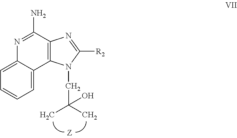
C12=C(C(N)=NC3=CC=CC=C13)N=C([R2])N2CC(C)(C)O
